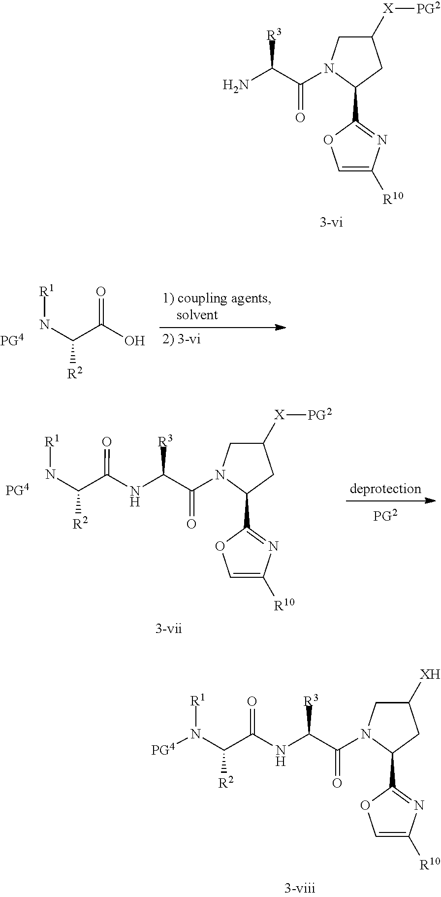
O=C(O)C(N[R1])[R2].[PG4].C1([X][PG2])CN(C(C(N)[R3])=O)C(C2=NC([R10])=CO2)C1.C1([XH])CN(C(C(NC(=O)C(N([PG4])[R1])[R2])[R3])=O)C(C2=NC([R10])=CO2)C1.C1([X][PG2])CN(C(C(NC(=O)C(N[R1])[R2])[R3])=O)C(C2=NC([R10])=CO2)C1.[PG4]
